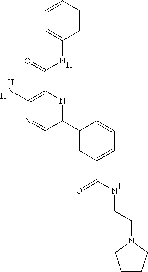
[H].C1(N)=C(C(NC2=CC=CC=C2)=O)N=C(C2=CC(C(=O)NCCN3CCCC3)=CC=C2)C=N1.[H].[H].[H]
